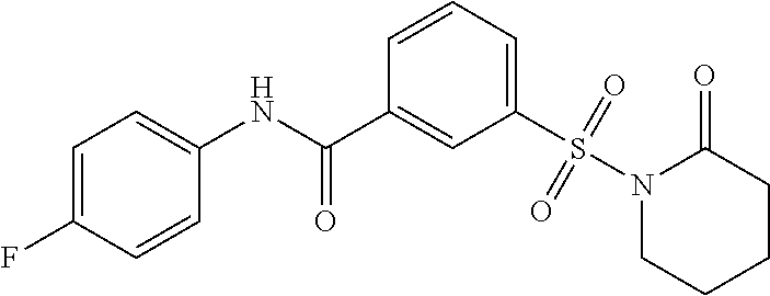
C1(S(=O)(=O)N2CCCCC2=O)=CC=CC(C(NC2=CC=C(F)C=C2)=O)=C1
